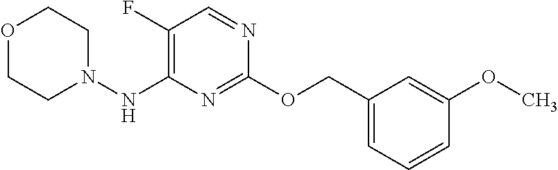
C1(COC2=NC(NN3CCOCC3)=C(F)C=N2)=CC=CC(OC)=C1
